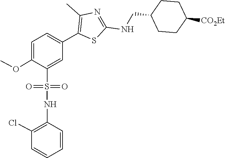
COC1=CC=C(C2=C(C)N=C(NCC3CCC([CO2Et])CC3)S2)C=C1S(NC1=C(Cl)C=CC=C1)(=O)=O
